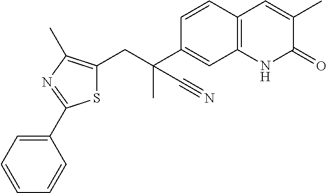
S1C(CC(C2=CC3=C(C=C2)C=C(C)C(=O)N3)(C)C#N)=C(C)N=C1C1=CC=CC=C1
